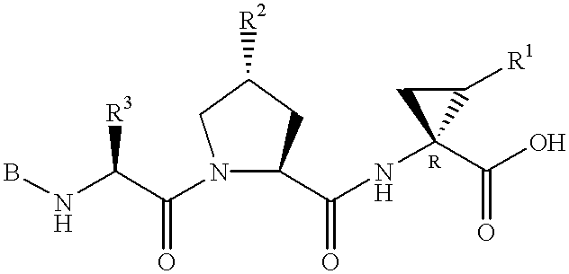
BNC(C(=O)N1C(C(NC2(C(O)=O)C([R1])C2)=O)CC([R2])C1)[R3]
